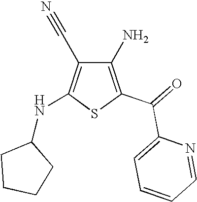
C1(N)=C(C(=O)C2=CC=CC=N2)SC(NC2CCCC2)=C1C#N
